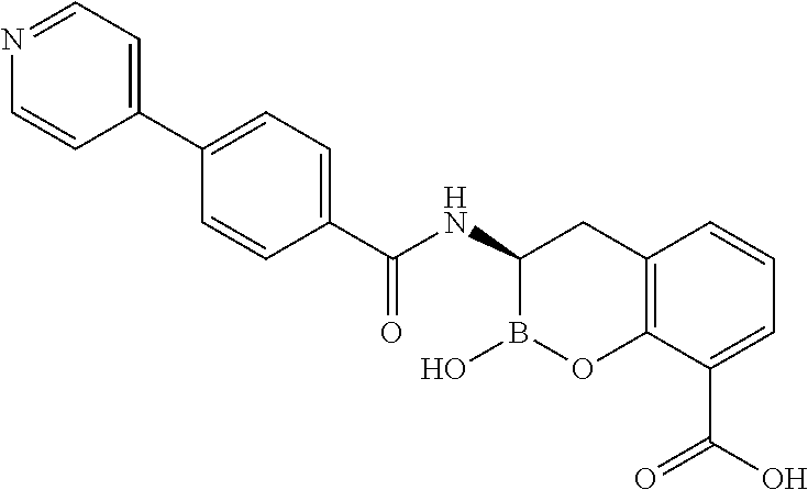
C12=C(C(C(O)=O)=CC=C1)OB(O)C(NC(=O)C1=CC=C(C3=CC=NC=C3)C=C1)C2
